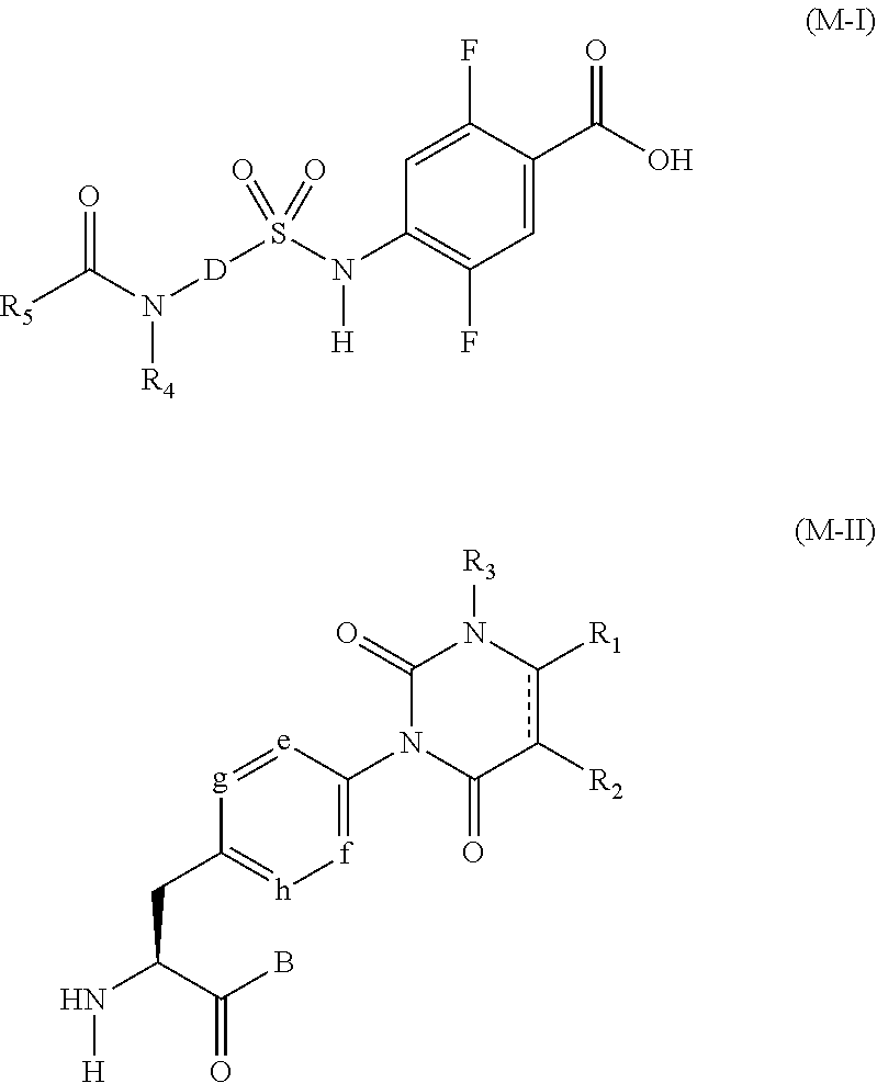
[D](S(N(C1=C(F)C=C(C(O)=O)C(F)=C1)[H])(=O)=O)N([R4])C([R5])=O.[g]1=[e]C(N2C(=O)c([R2])c([R1])N([R3])C2=O)=[f][h]=C1CC(C(B)=O)N[H]
